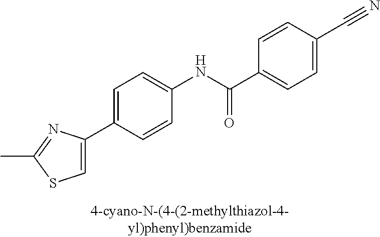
C1=C(C2=CC=C(NC(=O)C3=CC=C(C#N)C=C3)C=C2)N=C(C)S1
